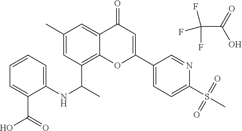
C(=O)(O)C(F)(F)F.C1=C2C(=O)C=C(C3=CC=C(S(C)(=O)=O)N=C3)OC2=C(C(NC2=CC=CC=C2C(O)=O)C)C=C1C
